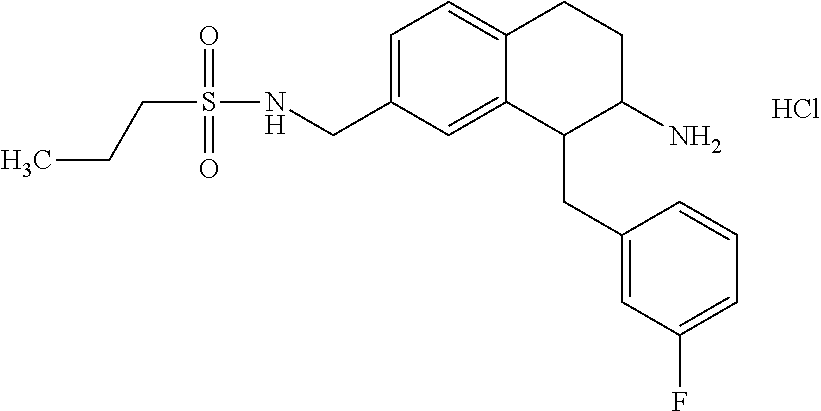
C1=C(CNS(CCC)(=O)=O)C=C2C(=C1)CCC(N)C2CC1=CC(F)=CC=C1.Cl
